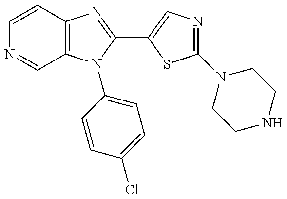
C12=C(N(C3=CC=C(Cl)C=C3)C(C3=CN=C(N4CCNCC4)S3)=N1)C=NC=C2
